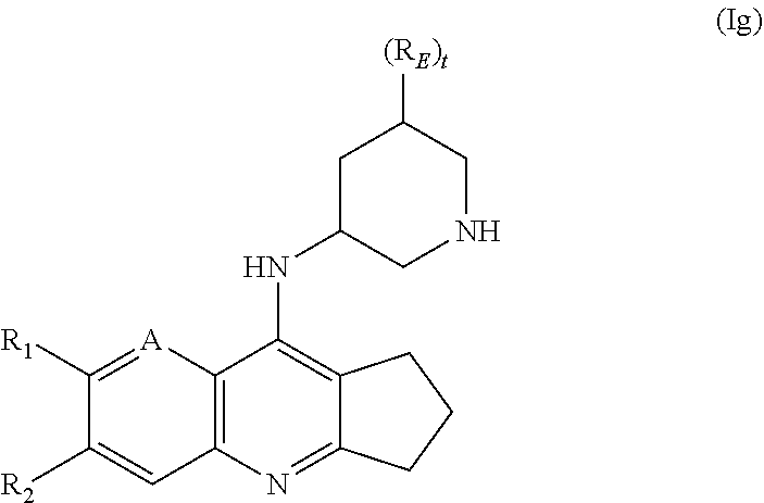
N(C1=C2C(=NC3=C1[A]=C([R1])C([R2])=C3)CCC2)C1CNCC([(RE)t])C1
